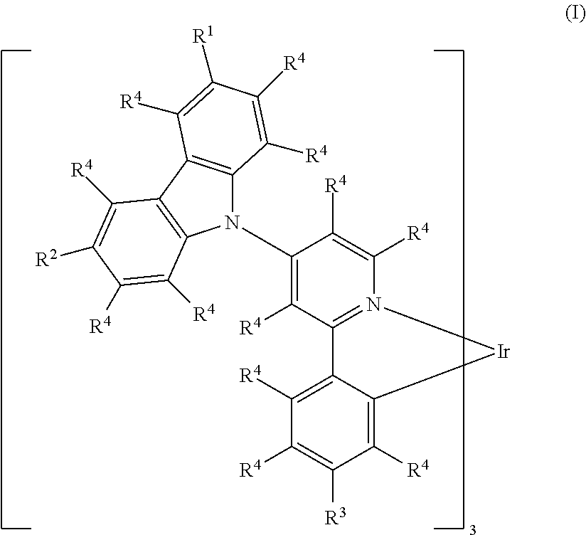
C1([R4])=C2C(=C([R4])C([R3])=C1[R4])[Ir]N1=C2C([R4])=C(N2C3=C(C4=C2C([R4])=C([R4])C([R2])=C4[R4])C([R4])=C([R1])C([R4])=C3[R4])C([R4])=C1[R4]
